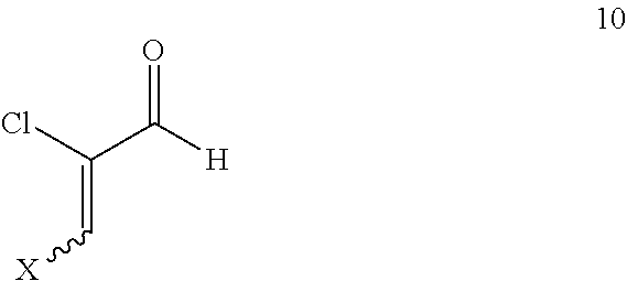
O=C([H])C(Cl)=C[X]
